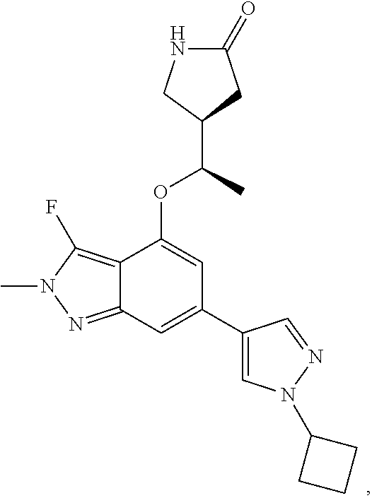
C1(C(C)OC2=CC(C3=CN(C4CCC4)N=C3)=CC3=NN(C)C(F)=C23)CC(=O)NC1
